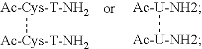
[Ac-Cys-T-NH2][Ac-Cys-T-NH2].[Ac-U-NH2][Ac-U-NH2]
